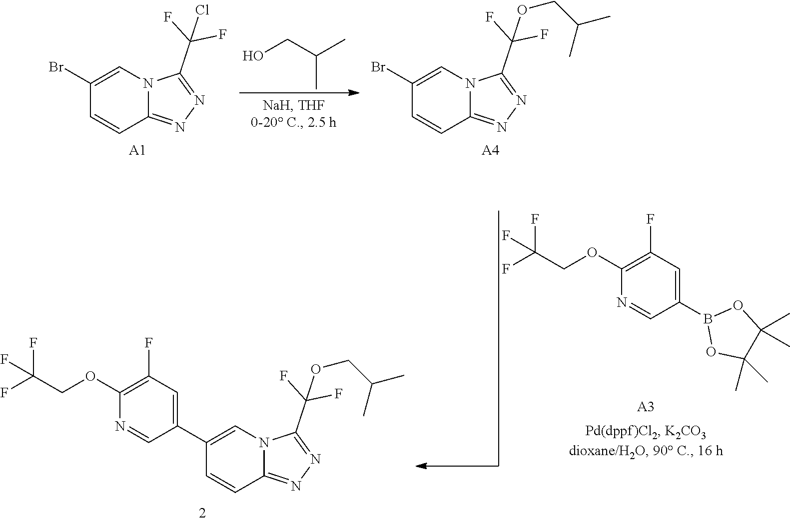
C1(Br)=CN2C(=NN=C2C(F)(F)Cl)C=C1.[A1].OCC(C)C.[A4].C1(Br)=CN2C(=NN=C2C(F)(F)OCC(C)C)C=C1.C1(OCC(F)(F)F)=C(F)C=C(B2OC(C)(C)C(C)(C)O2)C=N1.[A3].C1(OCC(F)(F)F)=C(F)C=C(C2=CN3C(=NN=C3C(F)(F)OCC(C)C)C=C2)C=N1
